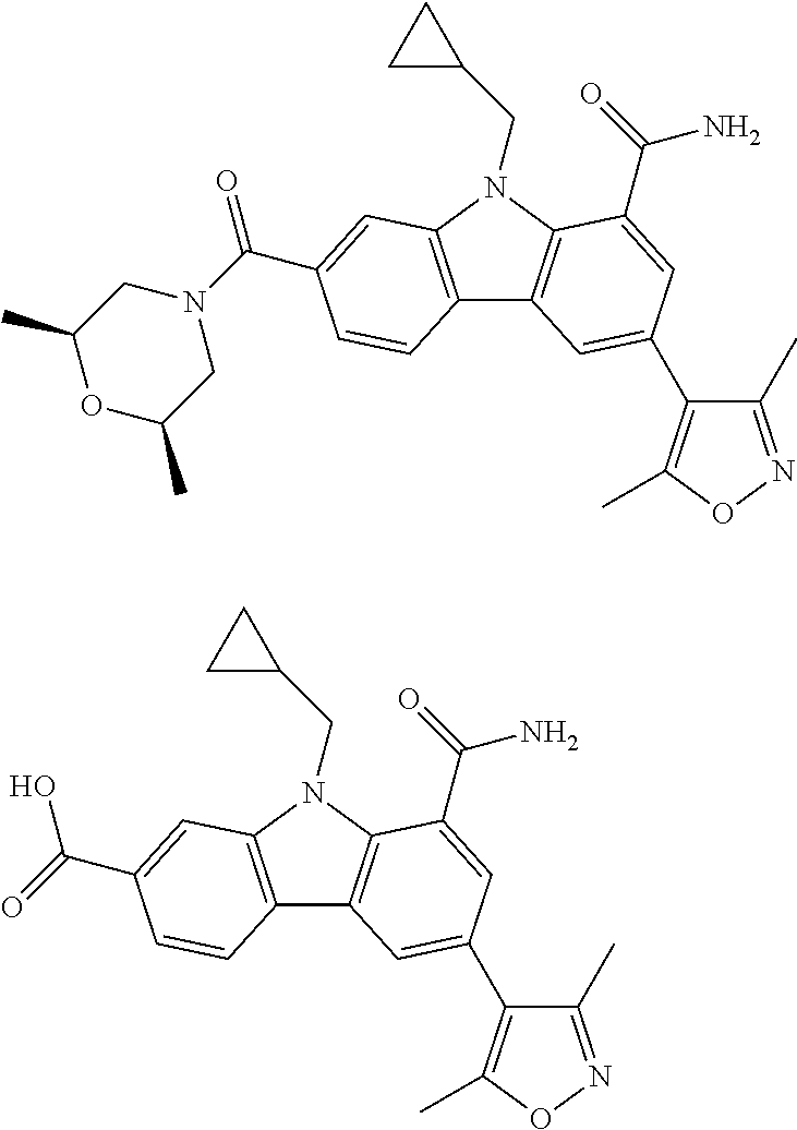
C12=C(N(CC3CC3)C3=C1C=C(C1=C(C)ON=C1C)C=C3C(=O)N)C=C(C(N1CC(C)OC(C)C1)=O)C=C2.C12=C(N(CC3CC3)C3=C1C=C(C1=C(C)ON=C1C)C=C3C(=O)N)C=C(C(=O)O)C=C2
